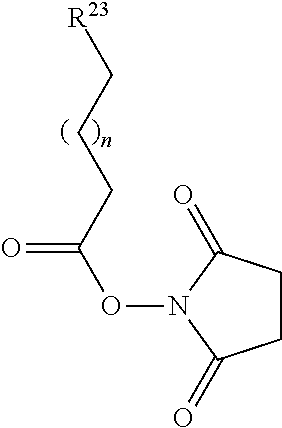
[R23]CCCC(ON1C(=O)CCC1=O)=O
